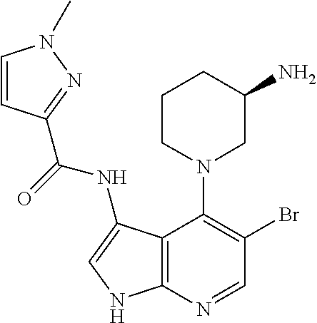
C1=NC2=C(C(N3CC(N)CCC3)=C1Br)C(NC(=O)C1=NN(C)C=C1)=CN2
